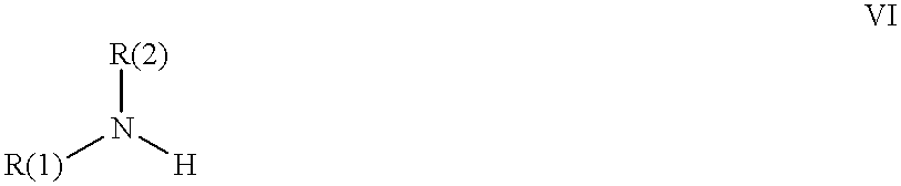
[R(1)]N([H])[R(2)]
